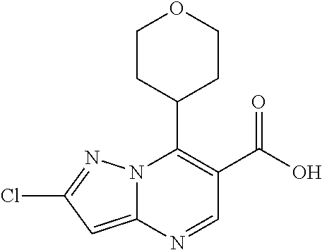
N12C(=CC(Cl)=N1)N=CC(C(O)=O)=C2C1CCOCC1
